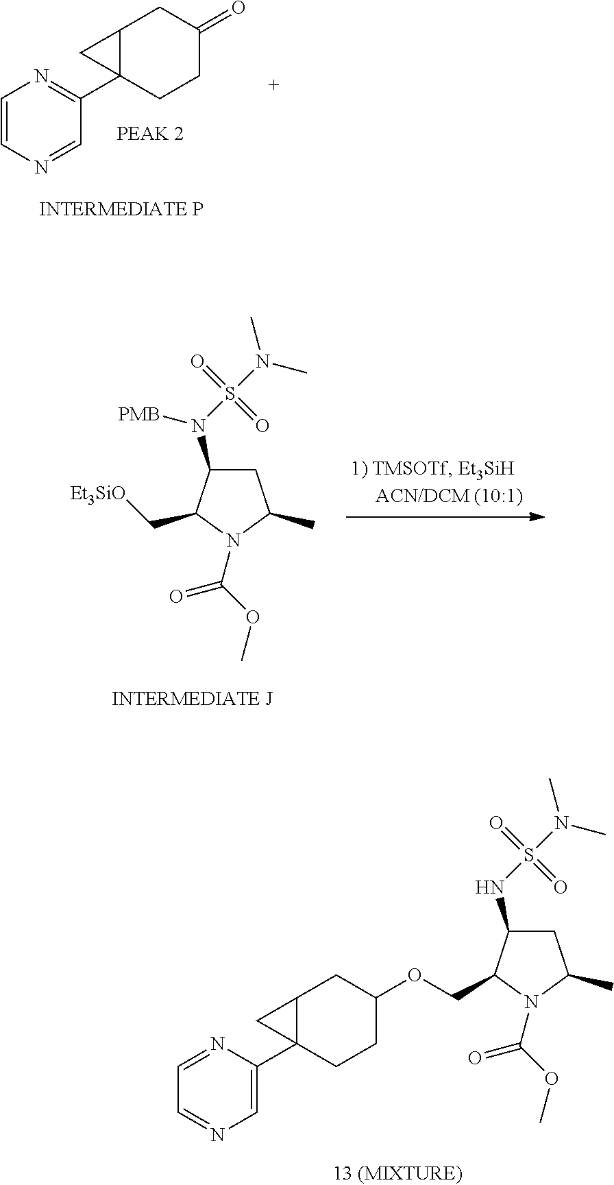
C1(C23C(CC(=O)CC2)C3)=NC=CN=C1.C1C(N(S(N(C)C)(=O)=O)[PMB])C(C[Et3SiO])N(C(OC)=O)C1C.C1C(NS(N(C)C)(=O)=O)C(COC2CCC3(C4=CN=CC=N4)C(C2)C3)N(C(OC)=O)C1C
